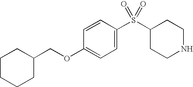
C1=C(S(C2CCNCC2)(=O)=O)C=CC(OCC2CCCCC2)=C1
